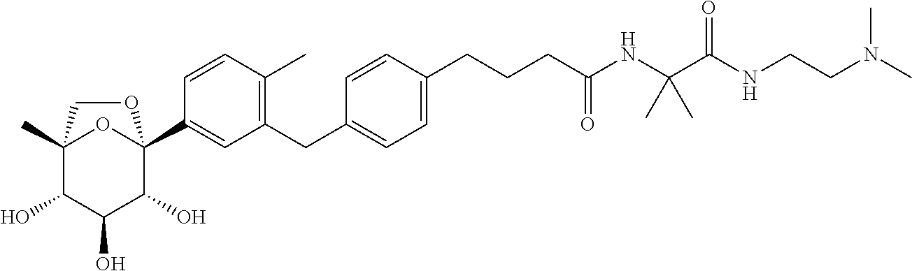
C12(C)C(O)C(O)C(O)C(C3=CC(CC4=CC=C(CCCC(NC(C(NCCN(C)C)=O)(C)C)=O)C=C4)=C(C)C=C3)(O1)OC2
